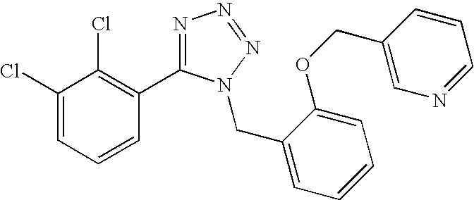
C1(Cl)=CC=CC(C2=NN=NN2CC2=CC=CC=C2OCC2=CN=CC=C2)=C1Cl
